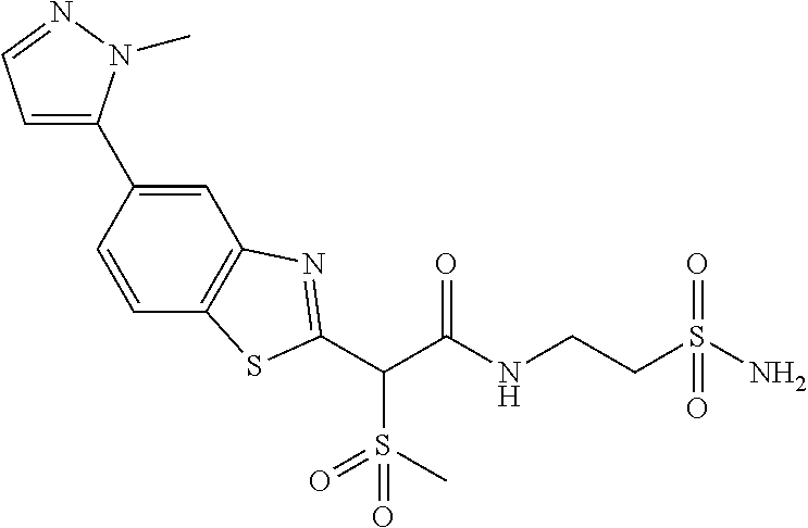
C(C(NCCS(N)(=O)=O)=O)(C1=NC2=C(C=CC(C3=CC=NN3C)=C2)S1)S(=O)(=O)C
